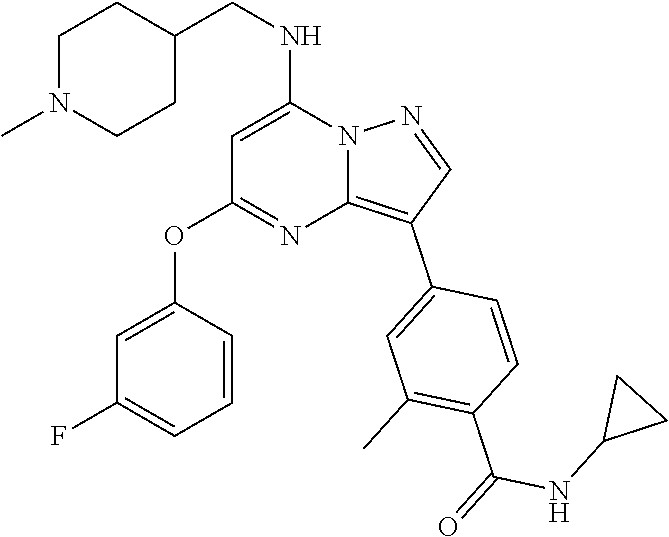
C1(CNC2=CC(OC3=CC(F)=CC=C3)=NC3=C(C4=CC(C)=C(C(=O)NC5CC5)C=C4)C=NN23)CCN(C)CC1
